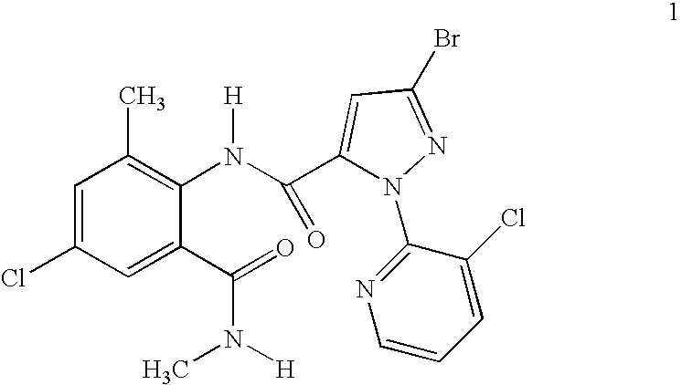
C1=C(Cl)C=C(C(=O)N([H])C)C(N(C(C2=CC(Br)=NN2C2=NC=CC=C2Cl)=O)[H])=C1C
